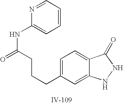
C1=C(CCCC(NC2=CC=CC=N2)=O)C=C2C(=C1)C(=O)NN2
